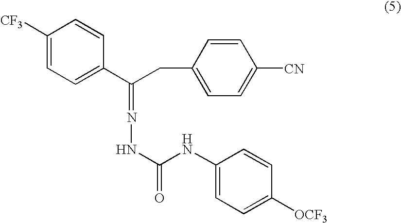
C1([CF3])=CC=C(C(CC2=CC=C([CN])C=C2)=NNC(=O)NC2=CC=C([OCF3])C=C2)C=C1
